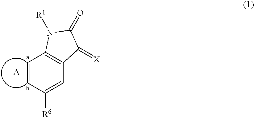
C1=CC([R6])=CC2=C1N([R1])C(=O)C2=[X]
